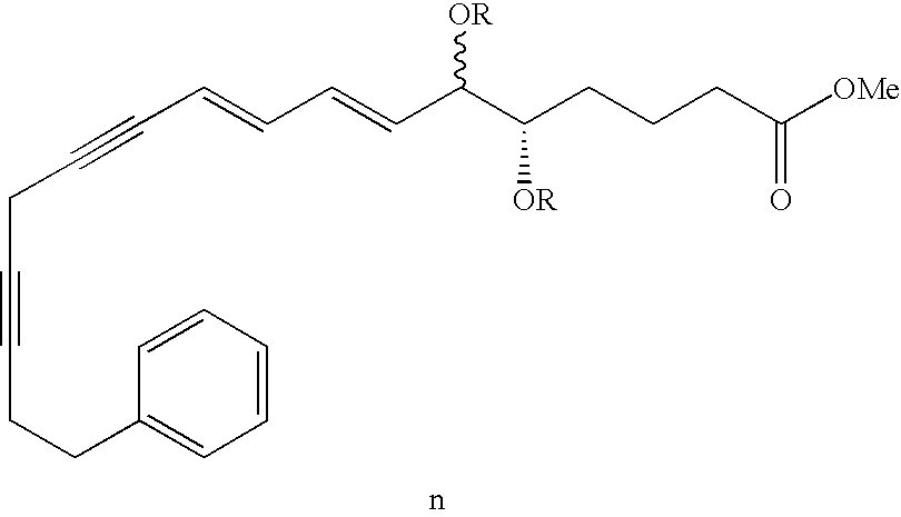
C(C#CC=CC=CC(C(CCCC([OMe])=O)[OR])[OR])C#CCCC1=CC=CC=C1
